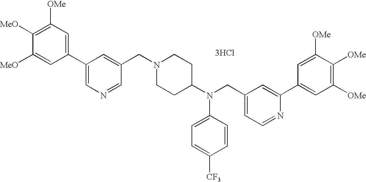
[3HCl].C1([OMe])=C([MeO])C([MeO])=CC(C2=CN=CC(CN3CCC(N(CC4=CC=NC(C5=CC([OMe])=C([OMe])C([OMe])=C5)=C4)C4=CC=C([CF3])C=C4)CC3)=C2)=C1
